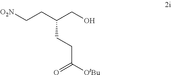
[O2N]CCC(CO)CCC([OtBu])=O
